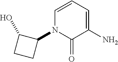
C1(N2C(=O)C(N)=CC=C2)C(O)CC1
